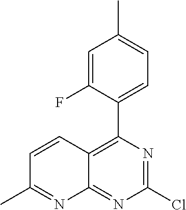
ClC1=NC(C2=CC=C(C)C=C2F)=C2C(=N1)N=C(C)C=C2
